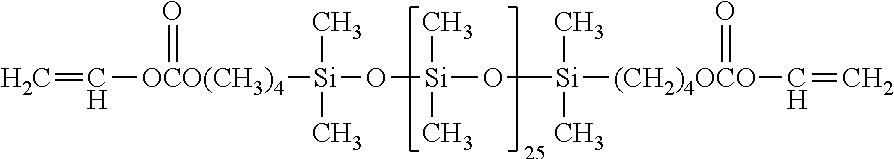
C=C[OCO(CH3)4](=O)[Si](C)(O[Si](C)(C)O[Si](C)(C)[(CH2)4OCO](=O)C=C)C
